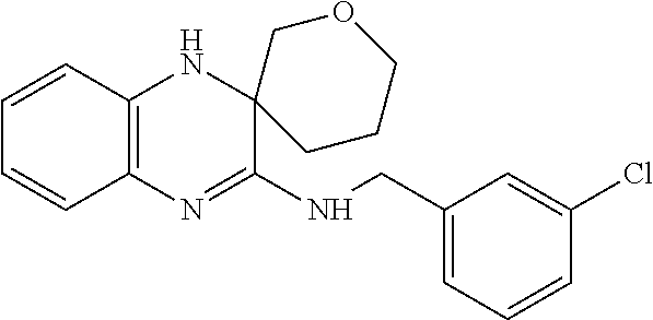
C1=CC2=C(C=C1)N=C(NCC1=CC=CC(Cl)=C1)C1(N2)CCCOC1
